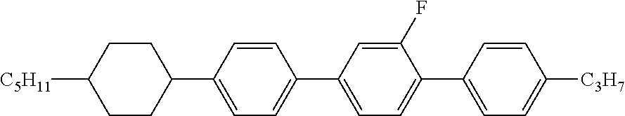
C1(C2CCC([C5H11])CC2)=CC=C(C2=CC=C(C3=CC=C([C3H7])C=C3)C(F)=C2)C=C1
